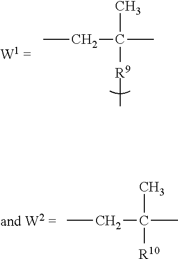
CCC(C)(C)[R9]C.CCC(C)(C)[R10]
